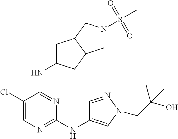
C1(Cl)=CN=C(NC2=CN(CC(O)(C)C)N=C2)N=C1NC1CC2C(C1)CN(S(C)(=O)=O)C2
